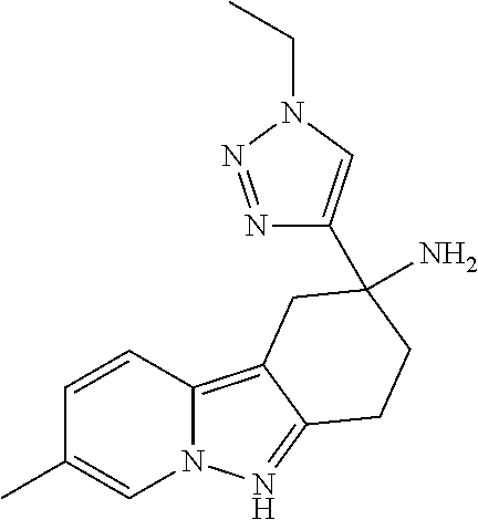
N1=NN(CC)C=C1C1(N)CCC2=NN3C=C(C)C=CC3=C2C1
